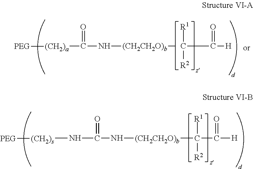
N(C(N[(CH2CH2O)b]C(C([H])=O)([R1])[R2])=O)[(CH2)s][PEG].[(CH2)a](C(N[(CH2CH2O)b]C)=O)[PEG].C(C([H])=O)([R1])[R2]
